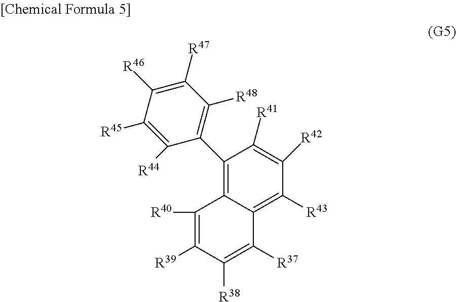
C1(C2=C([R48])C([R47])=C([R46])C([R45])=C2[R44])=C2C(=C([R43])C([R42])=C1[R41])C([R37])=C([R38])C([R39])=C2[R40]
